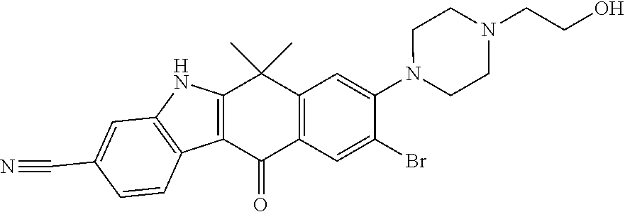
C12=C(C(=O)C3=C(C1(C)C)C=C(N1CCN(CCO)CC1)C(Br)=C3)C1=C(N2)C=C(C#N)C=C1
